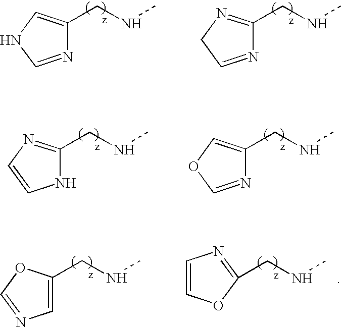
N1=CNC=C1CNC.N1=CCN=C1CNC.N1C(CNC)=NC=C1.N1=COC=C1CNC.C1=C(CNC)OC=N1.C(NC)C1=NC=CO1
